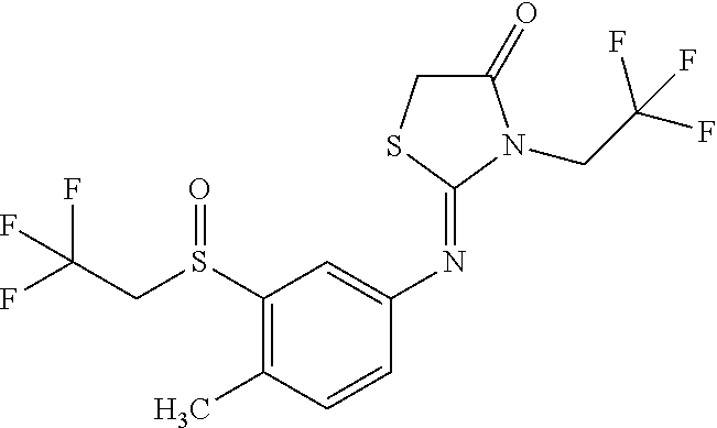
FC(CS(C1=C(C)C=CC(N=C2SCC(=O)N2CC(F)(F)F)=C1)=O)(F)F
